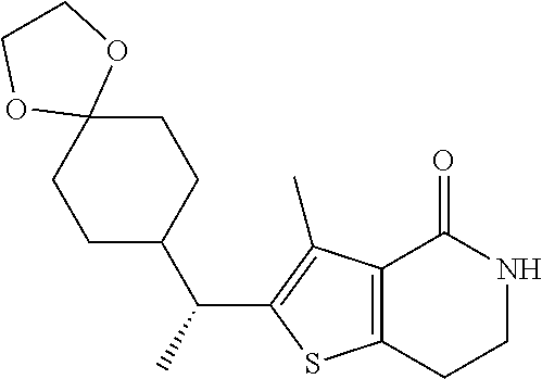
C12=C(CCNC1=O)SC(C(C)C1CCC3(CC1)OCCO3)=C2C
